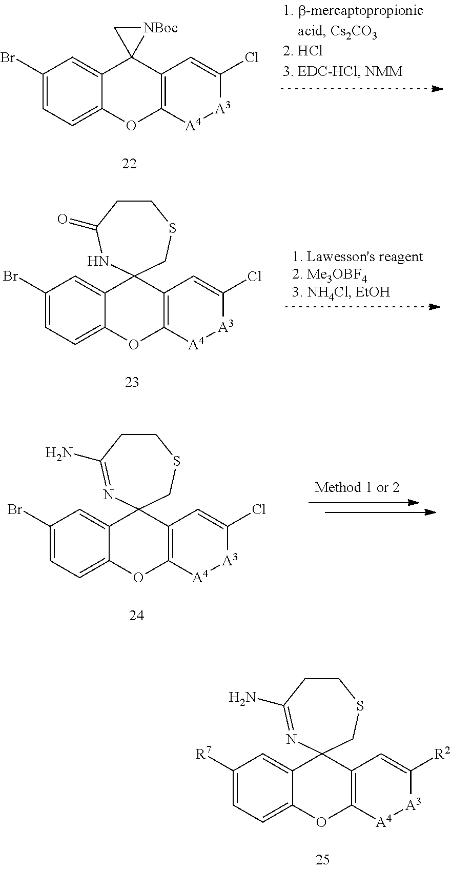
C1(Br)=CC=C2C(=C1)C1(C3=C(O2)[A4][A3]C(Cl)=C3)[NBoc]C1.C1(Br)=CC=C2C(=C1)C1(C3=C(O2)[A4][A3]C(Cl)=C3)CSCCC(=O)N1.C1(Br)=CC=C2C(=C1)C1(C3=C(O2)[A4][A3]C(Cl)=C3)CSCCC(N)=N1.C1([R7])=CC=C2C(=C1)C1(C3=C(O2)[A4][A3]C([R2])=C3)CSCCC(N)=N1
